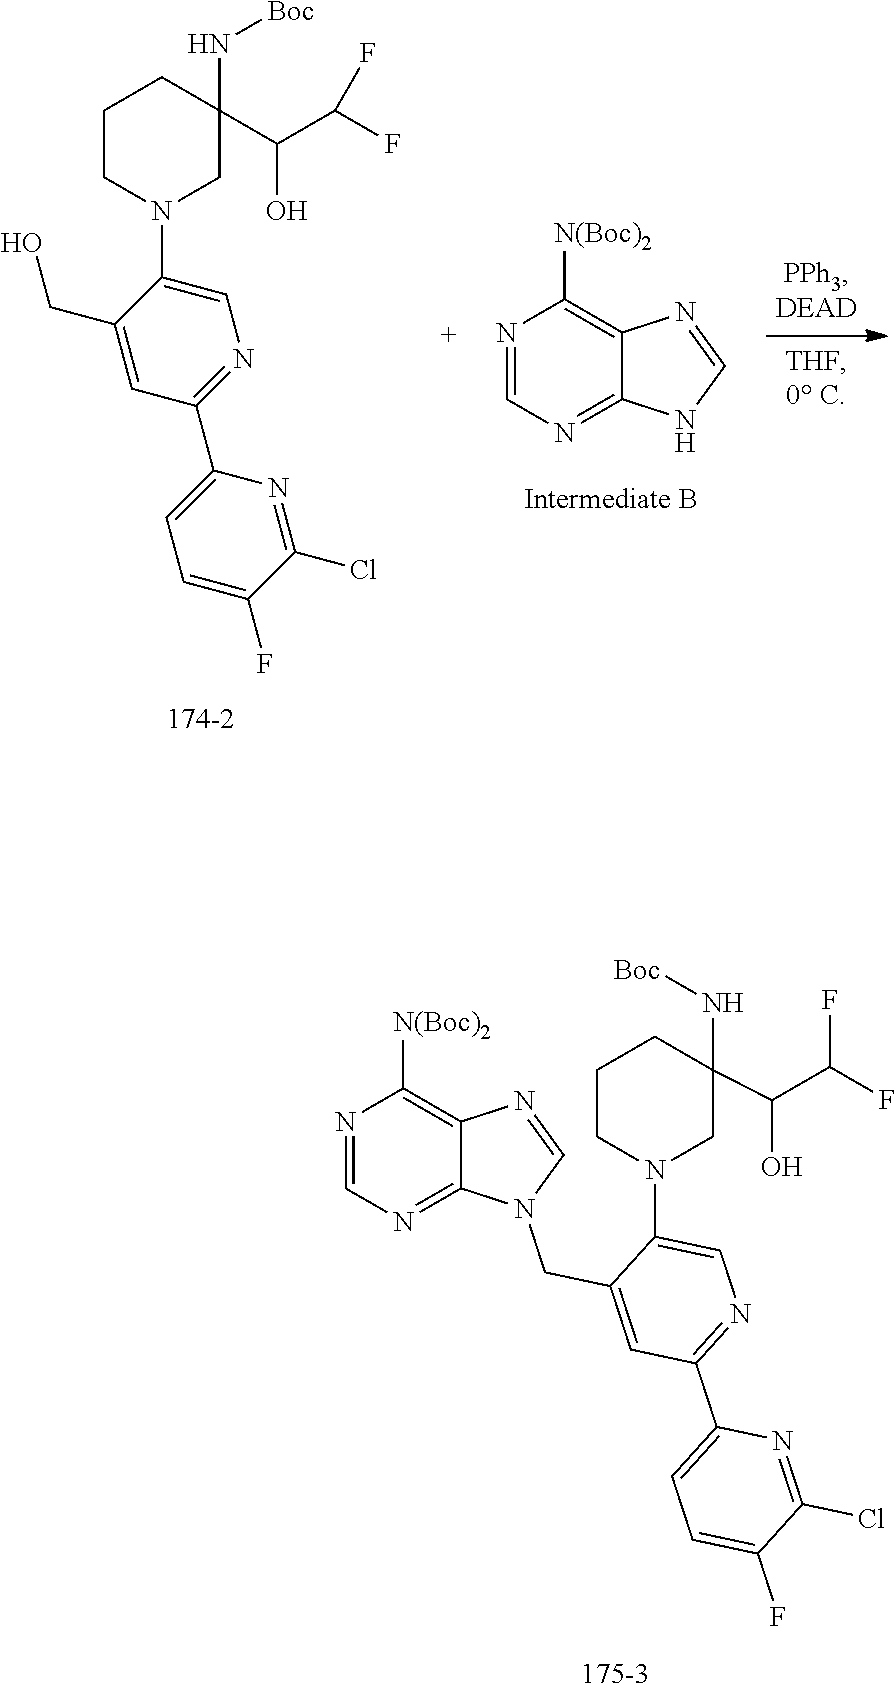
N1=C2NC=NC2=C([N(Boc)2])N=C1.C1(Cl)=NC(C2=NC=C(N3CCCC(N[Boc])(C(C(F)F)O)C3)C(CO)=C2)=CC=C1F.N(C1(C(C(F)F)O)CN(C2=CN=C(C3=CC=C(F)C(Cl)=N3)C=C2CN2C=NC3=C([N(Boc)2])N=CN=C23)CCC1)[Boc]
